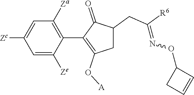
C1=C([Ze])C(C2=C(O[A])CC(CC([R6])=NOC3CC=C3)C2=O)=C([Za])C=C1[Zc]
